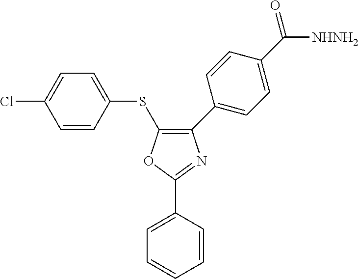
O1C(C2=CC=CC=C2)=NC(C2=CC=C(C(=O)[NHNH2])C=C2)=C1SC1=CC=C(Cl)C=C1
